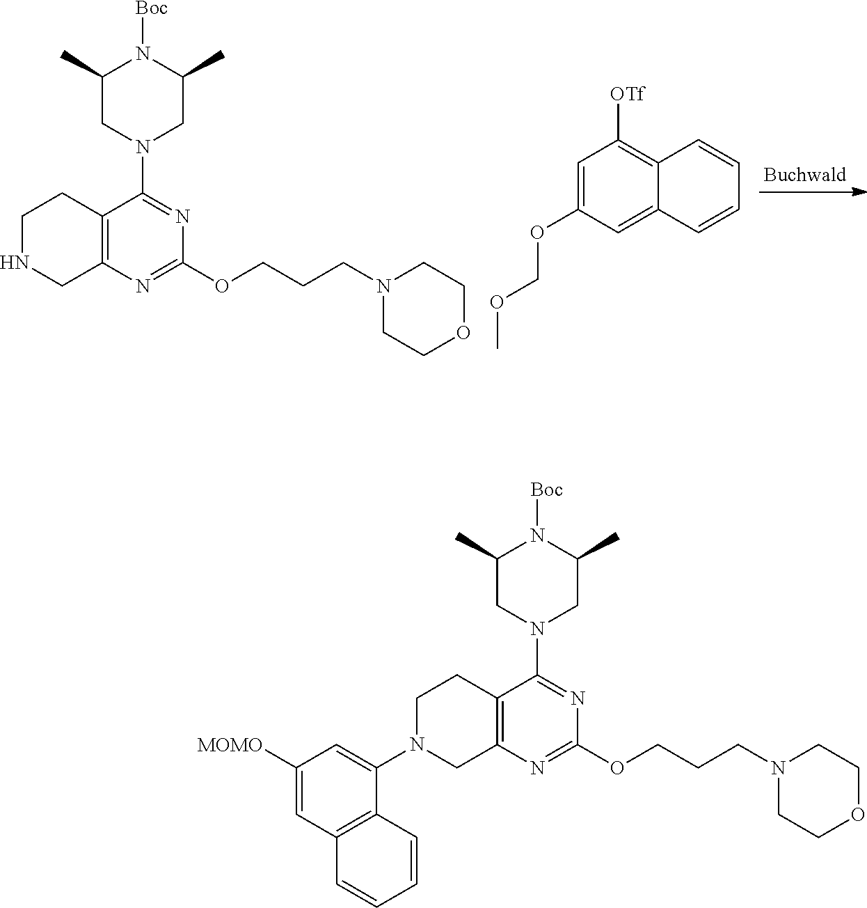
C1NCC2=C(C1)C(N1CC(C)N([Boc])C(C)C1)=NC(OCCCN1CCOCC1)=N2.C1=C(OCOC)C=C2C(=C1[OTf])C=CC=C2.C1N(C2=CC([MOMO])=CC3=C2C=CC=C3)CC2=C(C1)C(N1CC(C)N([Boc])C(C)C1)=NC(OCCCN1CCOCC1)=N2
